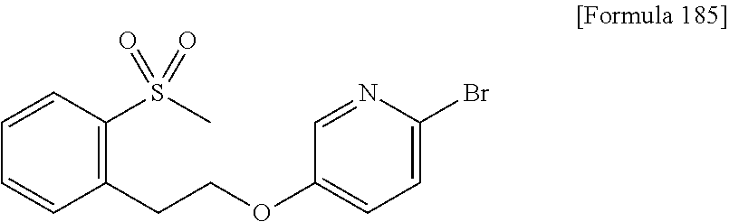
C1(OCCC2=C(S(C)(=O)=O)C=CC=C2)=CC=C(Br)N=C1
